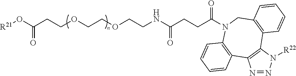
C(NC(CCC(=O)N1CC2=C(C3=C(N=NN3[R22])C3=C1C=CC=C3)C=CC=C2)=O)COCCOCCC(=O)O[R21]
